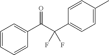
C1=CC=CC(C(C(C2=CC=C(C)C=C2)(F)F)=O)=C1
